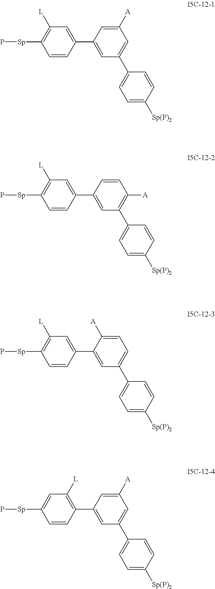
C1=C([A])C=C(C2=CC=C([Sp(P)2])C=C2)C=C1C1=CC([L])=C([Sp]P)C=C1.C1=CC([A])=C(C2=CC=C([Sp(P)2])C=C2)C=C1C1=CC([L])=C([Sp]P)C=C1.C1([A])=CC=C(C2=CC=C([Sp(P)2])C=C2)C=C1C1=CC([L])=C([Sp]P)C=C1.C1=C([A])C=C(C2=CC=C([Sp(P)2])C=C2)C=C1C1=C([L])C=C([Sp]P)C=C1
